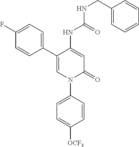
C1=C(NC(=O)NCC2=CC=CC=C2)C(C2=CC=C(F)C=C2)=CN(C2=CC=C([OCF3])C=C2)C1=O
